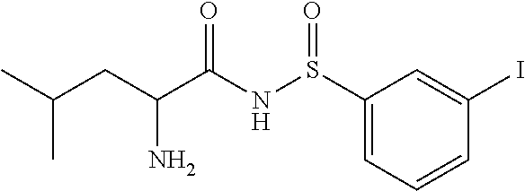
S(NC(C(CC(C)C)N)=O)(=O)C1=CC=CC(I)=C1
